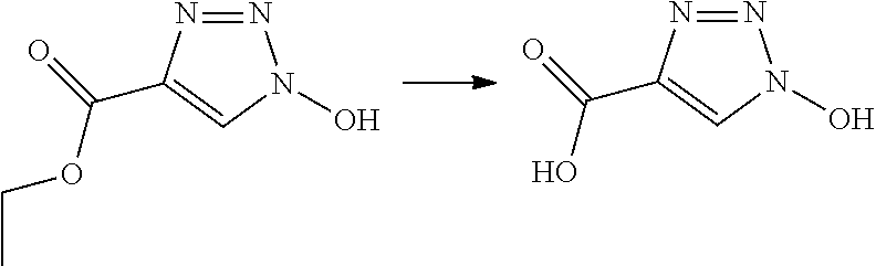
N1=NC(C(OCC)=O)=CN1O.N1=NC(C(O)=O)=CN1O
